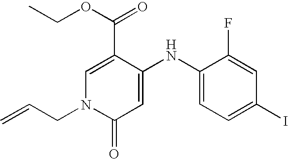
C1(C(=O)OCC)=CN(CC=C)C(=O)C=C1NC1=CC=C(I)C=C1F
